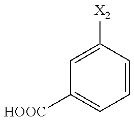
C1=C([X2])C=CC=C1[HOOC]
